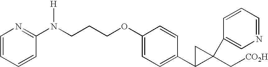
C1(N(CCCOC2=CC=C(C3C(C[CO2H])(C4=CN=CC=C4)C3)C=C2)[H])=NC=CC=C1
